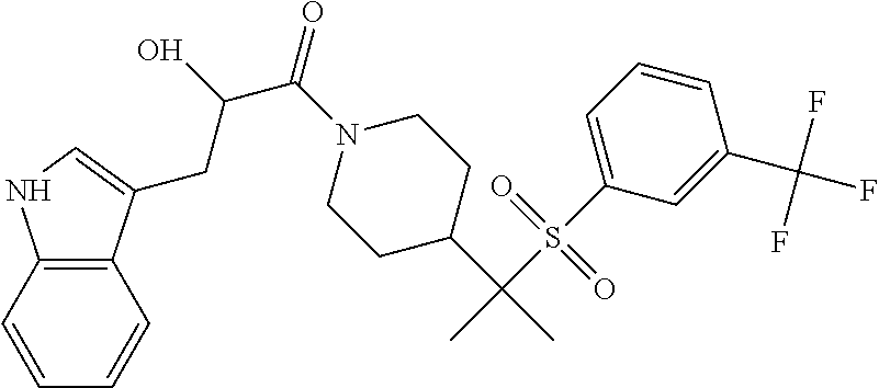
N1(C(C(O)CC2=CNC3=C2C=CC=C3)=O)CCC(C(C)(S(C2=CC=CC(C(F)(F)F)=C2)(=O)=O)C)CC1
